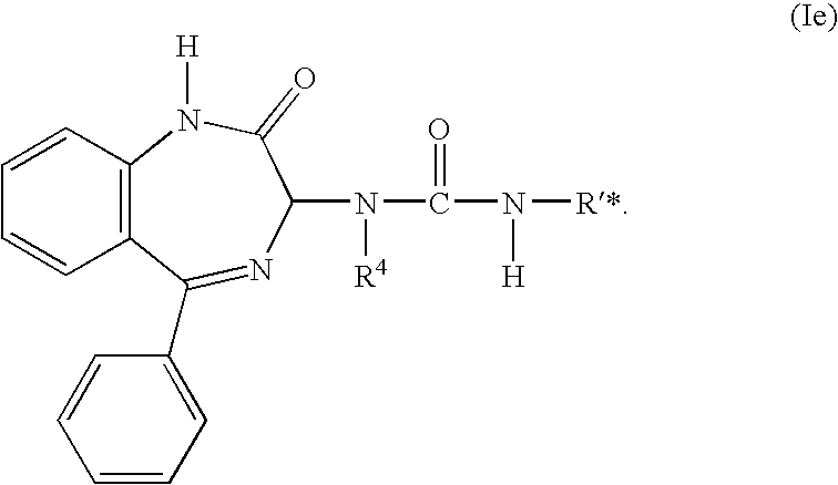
C12=C(C=CC=C1)N([H])C(=O)C(N([R4])C(=O)N([H])[R*])N=C2C1=CC=CC=C1
